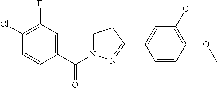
C1(Cl)=C(F)C=C(C(=O)N2CCC(C3=CC(OC)=C(OC)C=C3)=N2)C=C1
